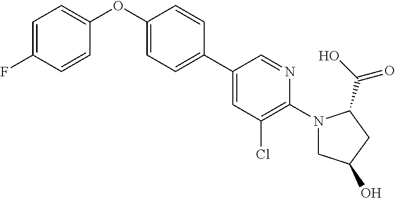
C1=C(F)C=CC(OC2=CC=C(C3=CC(Cl)=C(N4CC(O)CC4C(O)=O)N=C3)C=C2)=C1
